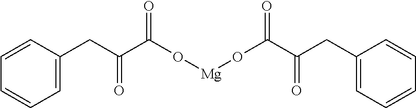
C1=CC(CC(C(O[Mg]OC(C(CC2=CC=CC=C2)=O)=O)=O)=O)=CC=C1
